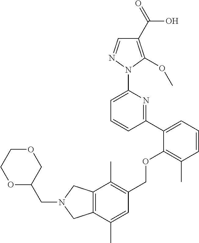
C1(C2=CC=CC(C)=C2OCC2=C(C)C3=C(C(C)=C2)CN(CC2COCCO2)C3)=NC(N2N=CC(C(=O)O)=C2OC)=CC=C1
